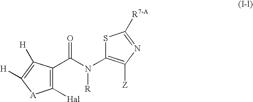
C1([Hal])=C(C(N(C2=C([Z])N=C([R7-A])S2)[R])=O)C([H])=C([H])[A]1
